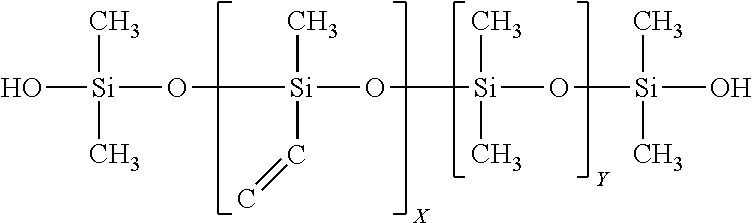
O[Si](C)(C)O[Si](O[Si](C)(C)O[Si](C)(C)O)(C)C=C
